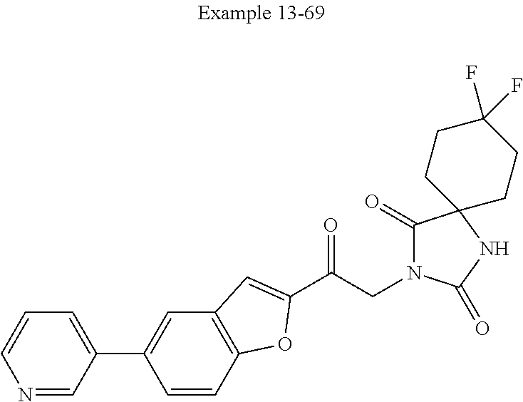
C(CN1C(=O)C2(NC1=O)CCC(F)(F)CC2)(=O)C1=CC2=C(C=CC(C3=CC=CN=C3)=C2)O1
